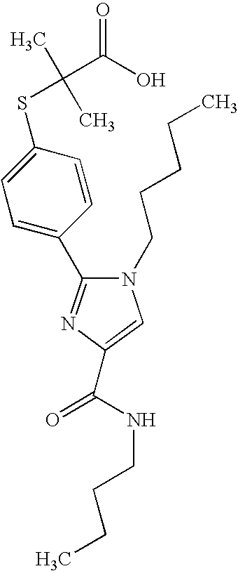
C(C1=CN(CCCCC)C(C2=CC=C(SC(C)(C)C(O)=O)C=C2)=N1)(NCCCC)=O
